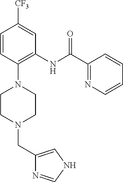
C1=CC(N2CCN(CC3=CNC=N3)CC2)=C(NC(C2=NC=CC=C2)=O)C=C1[CF3]
